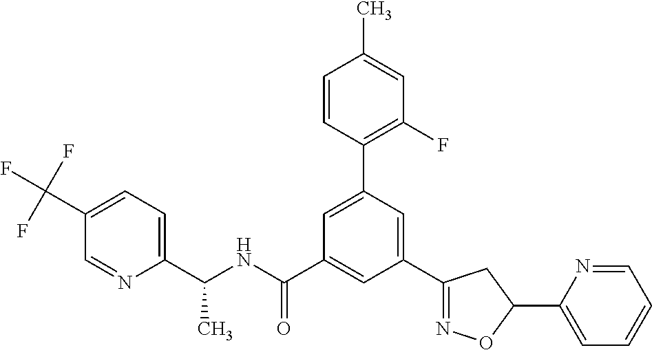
C1(C2=NOC(C3=CC=CC=N3)C2)=CC(C2=C(F)C=C(C)C=C2)=CC(C(NC(C2=CC=C(C(F)(F)F)C=N2)C)=O)=C1
